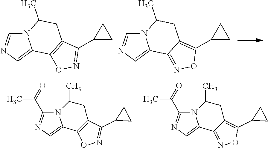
N12C=NC=C1C1=C(CC2C)C(C2CC2)=NO1.N12C=NC=C1C1=NOC(C3CC3)=C1CC2C.C12=C(C3=CN=C(C(=O)C)N3C(C)C1)ON=C2C1CC1.C12=C(C3CC3)ON=C1C1=CN=C(C(=O)C)N1C(C)C2
